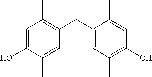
C1=C(O)C(C)=CC(CC2=CC(C)=C(O)C=C2C)=C1C
